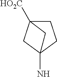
C12([HO2C])CCC(N)(C1)C2
